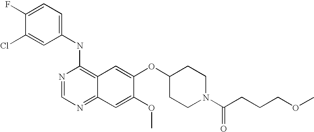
C1=C(Cl)C(F)=CC=C1NC1=C2C(=NC=N1)C=C(OC)C(OC1CCN(C(CCCOC)=O)CC1)=C2
